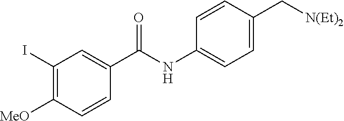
C1(NC(C2=CC(I)=C([MeO])C=C2)=O)=CC=C(C[N(Et)2])C=C1
